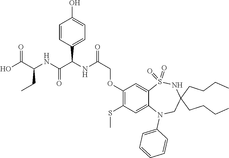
O=S1(=O)C2=CC(OCC(NC(C3=CC=C(O)C=C3)C(NC(CC)C(O)=O)=O)=O)=C(SC)C=C2N(C2=CC=CC=C2)CC(CCCC)(CCCC)N1
